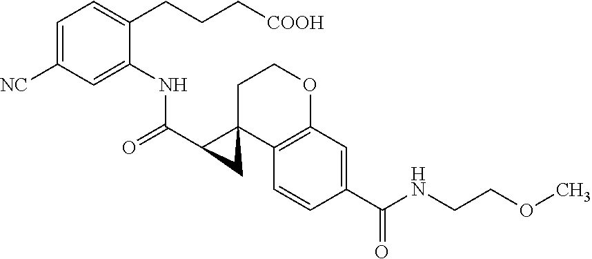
C1=C([NC])C=C(NC(C2C3(CCOC4=C3C=CC(C(NCCOC)=O)=C4)C2)=O)C(CCC[COOH])=C1
